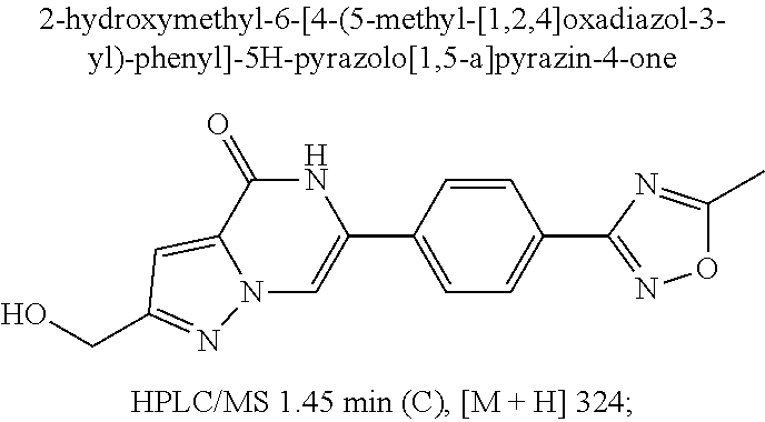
N12C=C(C3=CC=C(C4=NOC(C)=N4)C=C3)NC(=O)C1=CC(CO)=N2
